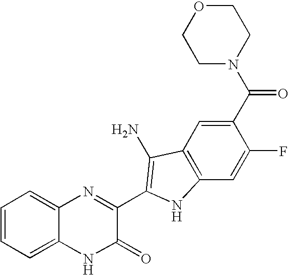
C1=C2C(=CC=C1)N=C(C1=C(N)C3=C(C=C(F)C(C(N4CCOCC4)=O)=C3)N1)C(=O)N2
